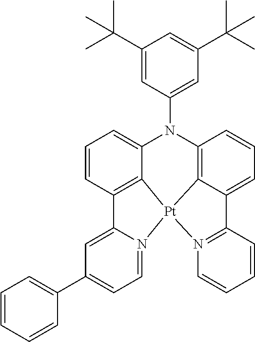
C1=CC2=C3C(=C1)N(C1=CC(C(C)(C)C)=CC(C(C)(C)C)=C1)C1=C4C(=CC=C1)C1=N(C=CC=C1)[Pt]34N1=CC=C(C3=CC=CC=C3)C=C21
